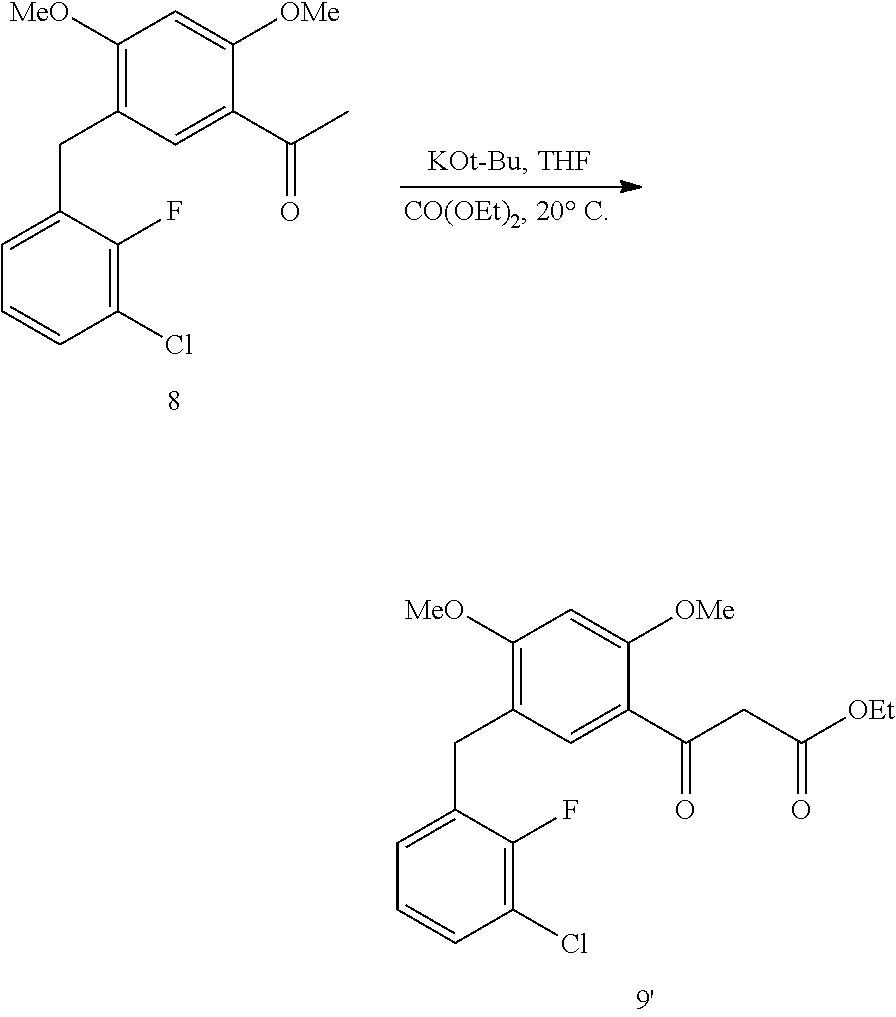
C1([MeO])=C(CC2=CC=CC(Cl)=C2F)C=C(C(C)=O)C([OMe])=C1.C1([MeO])=C(CC2=CC=CC(Cl)=C2F)C=C(C(CC([OEt])=O)=O)C([OMe])=C1
